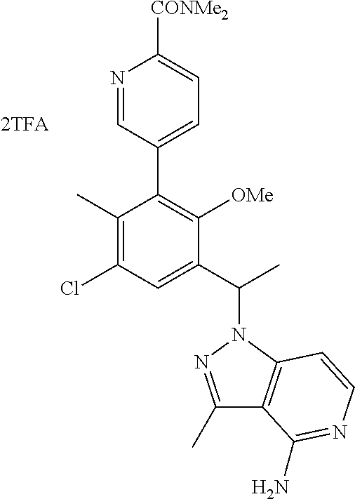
N1=CC(C2=C([OMe])C(C(N3N=C(C)C4=C3C=CN=C4N)C)=CC(Cl)=C2C)=CC=C1[CONMe2]
